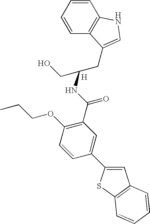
C1=CC=CC2=C1NC=C2CC(CO)NC(C1=C(OCCC)C=CC(C2=CC3=C(S2)C=CC=C3)=C1)=O.[H]
